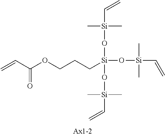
C=CC(OCCC[Si](O[Si](C=C)(C)C)(O[Si](C)(C)C=C)O[Si](C=C)(C)C)=O
